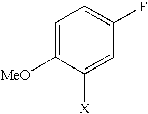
C1=C([MeO])C([X])=CC(F)=C1
